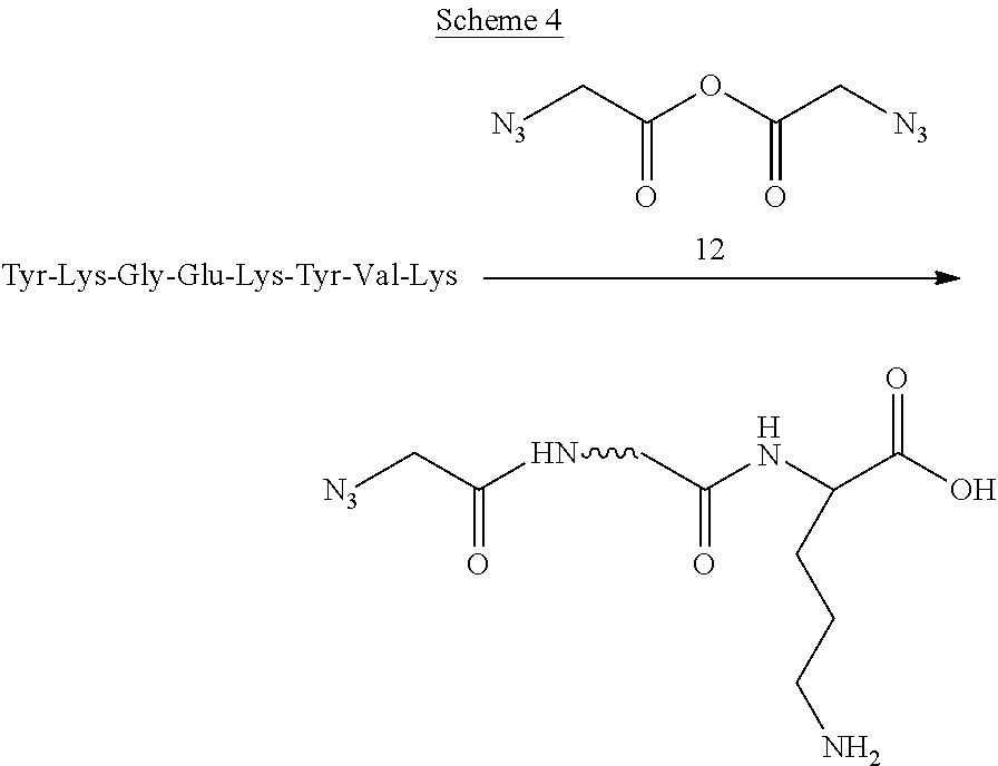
O=C(C[N3])OC(C[N3])=O.O=C(C[N3])NCC(NC(C(O)=O)CCCN)=O
